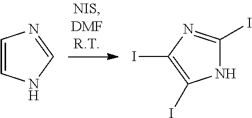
C1=CNC=N1.C1(I)=NC(I)=C(I)N1
